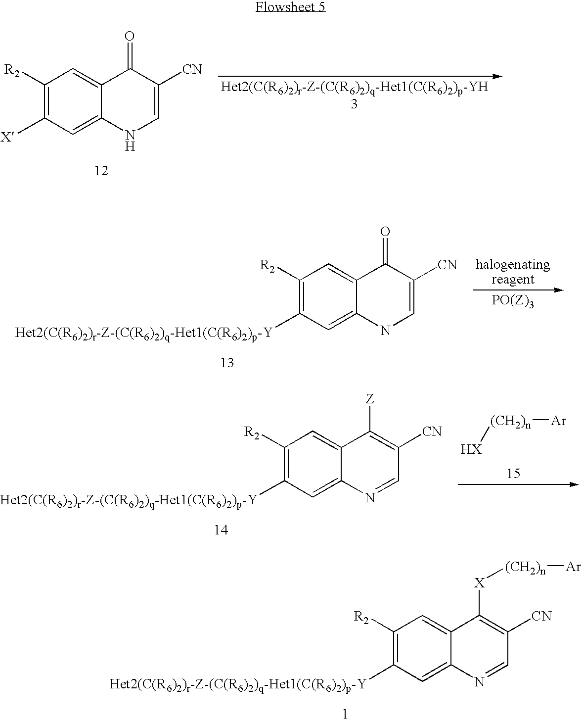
[Het2(C(R6)2)r-Z-(C(R6)2)q-Het1(C(R6)2)p-YH3].C1([R2])=C([X])C=C2C(=C1)C(=O)C([CN])=CN2.C1([R2])=C([Het2(C(R6)2)r-Z-(C(R6)2)q-Het1(C(R6)2)p-Y])C=C2C(=C1)C(=O)C([CN])=CN2.[HX][(CH2)n][Ar].C1([R2])=C([Het2(C(R6)2)r-Z-(C(R6)2)q-Het1(C(R6)2)p-Y])C=C2C(=C1)C([Z])=C([CN])C=N2.C1([R2])=C([Het2(C(R6)2)r-Z-(C(R6)2)q-Het1(C(R6)2)p-Y])C=C2C(=C1)C([X][(CH2)n][Ar])=C([CN])C=N2
